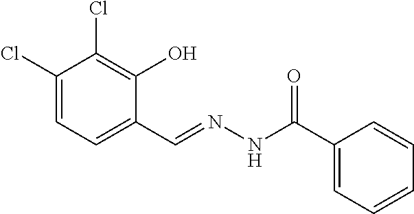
C1(Cl)=CC=C(C=NNC(=O)C2=CC=CC=C2)C(O)=C1Cl
